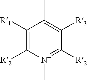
C1([R1])=C([R2])[N+](C)=C([R2])C([R3])=C1C
